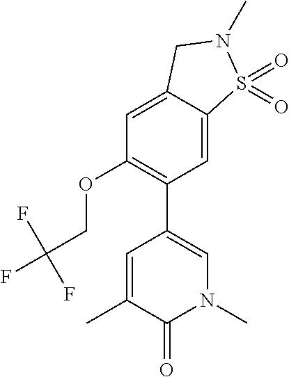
CC1=CC(C2=C(OCC(F)(F)F)C=C3C(=C2)S(=O)(=O)N(C)C3)=CN(C)C1=O
